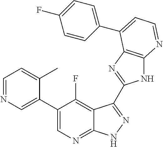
C1=NC=C(C2=CN=C3C(=C2F)C(C2=NC4=C(N2)N=CC=C4C2=CC=C(F)C=C2)=NN3)C(C)=C1
